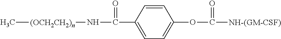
C[(OCH2CH2)n]NC(C1=CC=C(OC(=O)[NH-(GM-CSF)])C=C1)=O
